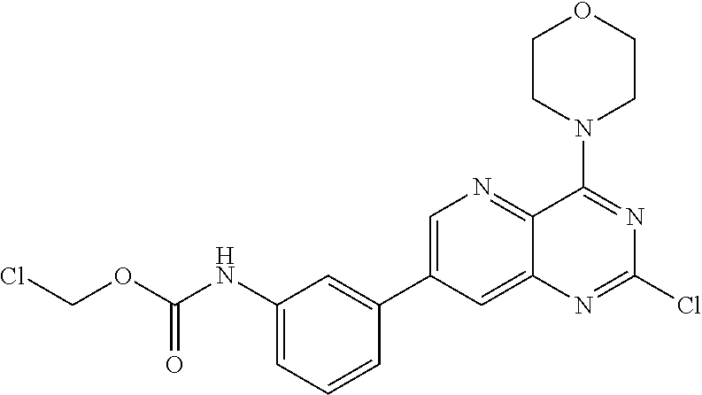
C1=C(C2=CC(NC(OCCl)=O)=CC=C2)C=C2C(=N1)C(N1CCOCC1)=NC(Cl)=N2
